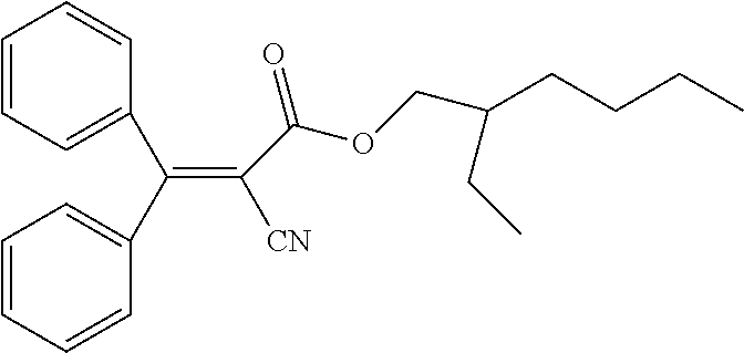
C1=CC=CC(C(C2=CC=CC=C2)=C([CN])C(OCC(CCCC)CC)=O)=C1
